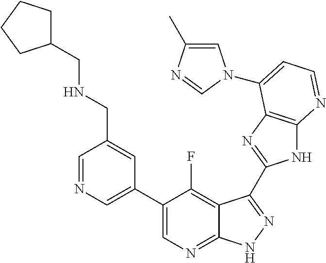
C1=NC=C(C2=CN=C3C(=C2F)C(C2=NC4=C(N2)N=CC=C4N2C=C(C)N=C2)=NN3)C=C1CNCC1CCCC1
